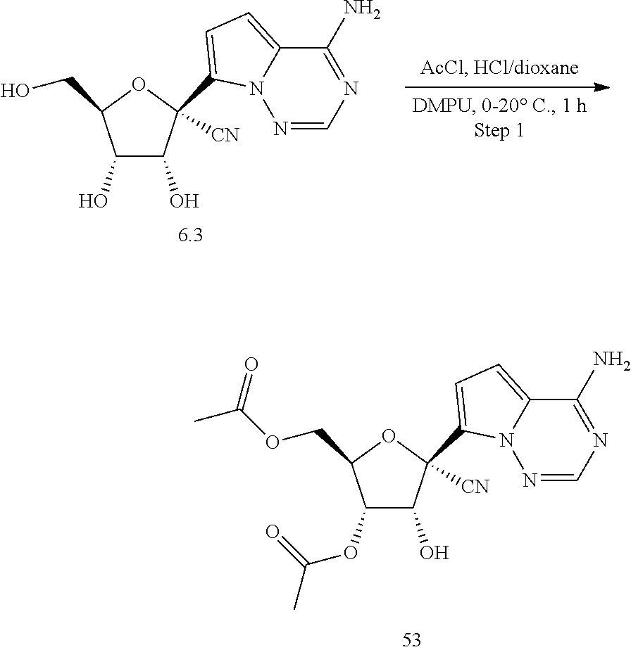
OCC1C(O)C(O)C(C2=CC=C3C(N)=NC=NN32)([CN])O1.O(CC1C(OC(C)=O)C(O)C(C2=CC=C3C(N)=NC=NN32)([CN])O1)C(=O)C
